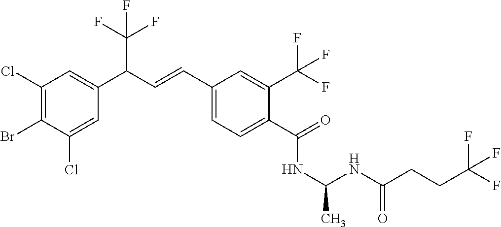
C1(Cl)=C(Br)C(Cl)=CC(C(C=CC2=CC=C(C(=O)NC(NC(=O)CCC(F)(F)F)C)C(C(F)(F)F)=C2)C(F)(F)F)=C1
